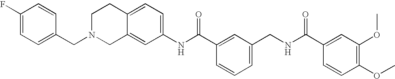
C1(NC(C2=CC(CNC(C3=CC(OC)=C(OC)C=C3)=O)=CC=C2)=O)=CC=C2C(=C1)CN(CC1=CC=C(F)C=C1)CC2
